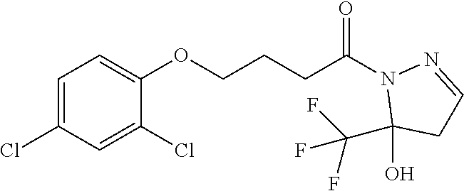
C1=C(Cl)C=C(Cl)C(OCCCC(N2C(O)(C(F)(F)F)CC=N2)=O)=C1
